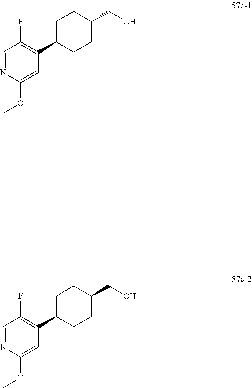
C1=NC(OC)=CC(C2CCC(CO)CC2)=C1F.C1=NC(OC)=CC(C2CCC(CO)CC2)=C1F
